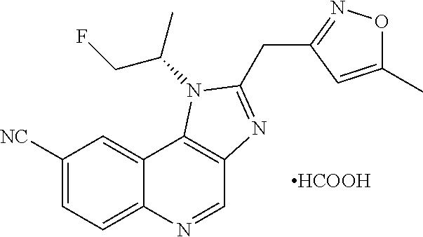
C1([NC])=CC=C2C(=C1)C1=C(C=N2)N=C(CC2=NOC(C)=C2)N1C(C)CF.[HCOOH]
